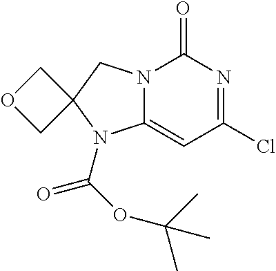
C12(COC1)N(C(OC(C)(C)C)=O)C1=CC(Cl)=NC(=O)N1C2
